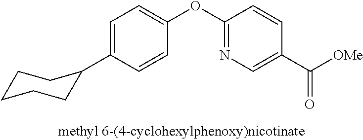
C1=C(C2CCCCC2)C=CC(OC2=NC=C(C([OMe])=O)C=C2)=C1
